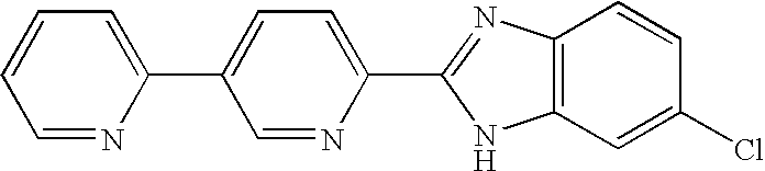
C1=NC(C2=CC=C(C3=NC4=C(N3)C=C(Cl)C=C4)N=C2)=CC=C1
